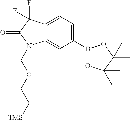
B1(C2=CC=C3C(=C2)N(COCC[TMS])C(=O)C3(F)F)OC(C)(C)C(C)(C)O1
